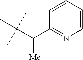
C1(C(C(C)(C)C)[Me])=NC=CC=C1
